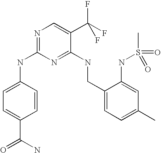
C1(CNC2=NC(NC3=CC=C(C(N)=O)C=C3)=NC=C2C(F)(F)F)=CC=C(C)C=C1NS(C)(=O)=O
